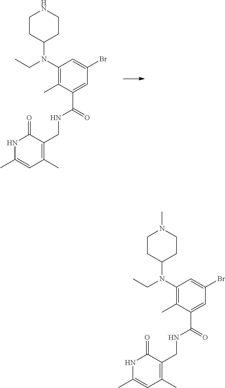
BrC1=CC(N(C2CCNCC2)CC)=C(C)C(C(NCC2=C(C)C=C(C)NC2=O)=O)=C1.BrC1=CC(N(C2CCN(C)CC2)CC)=C(C)C(C(NCC2=C(C)C=C(C)NC2=O)=O)=C1
